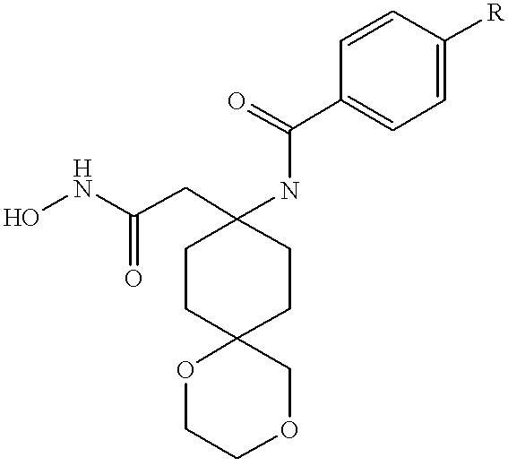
ONC(CC1(NC(C2=CC=C([R])C=C2)=O)CCC2(CC1)OCCOC2)=O
